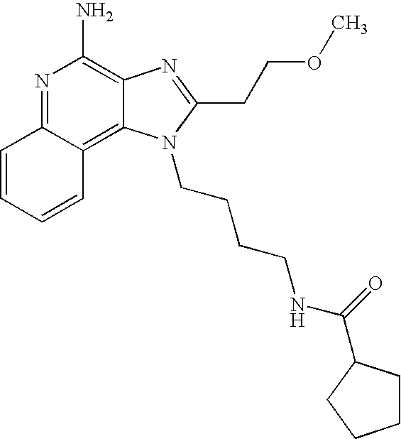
N1=C2C(=C3C(=C1N)N=C(CCOC)N3CCCCNC(=O)C1CCCC1)C=CC=C2
